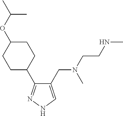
C1(CN(C)CCNC)=CNN=C1C1CCC(OC(C)C)CC1
